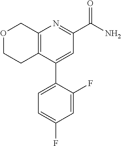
O1CCC2=C(C1)N=C(C(N)=O)C=C2C1=CC=C(F)C=C1F
